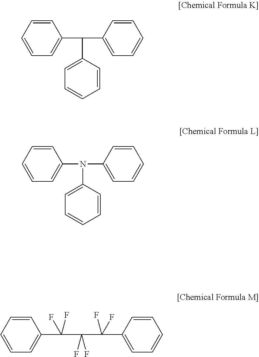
C1=CC=CC=C1C(C1=CC=CC=C1)C1=CC=CC=C1.C1=CC=CC=C1N(C1=CC=CC=C1)C1=CC=CC=C1.C1=CC=CC=C1C(C(F)(F)C(F)(F)C1=CC=CC=C1)(F)F
